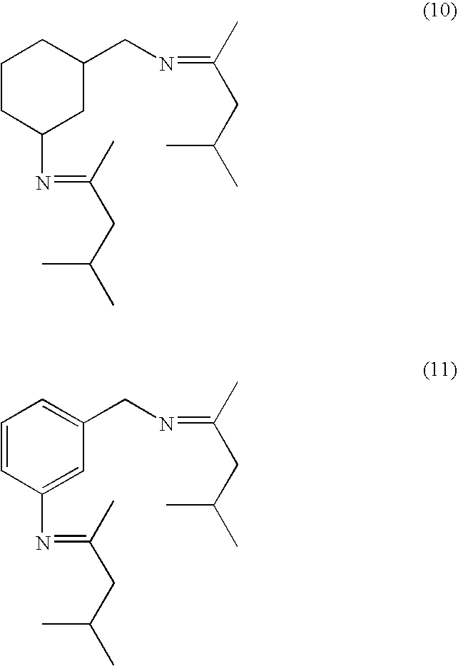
C1CC(N=C(CC(C)C)C)CC(CN=C(CC(C)C)C)C1.C1=CC(N=C(CC(C)C)C)=CC(CN=C(CC(C)C)C)=C1
